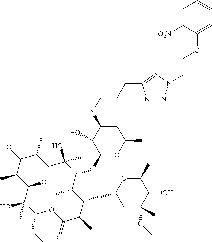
C1(CC)C(C)(O)C(O)C(C)C(=O)C(C)CC(O)(C)C(OC2OC(C)CC(N(C)CCCC3=CN(CCOC4=CC=CC=C4[O2N])N=N3)C2O)C(C)C(OC2CC(C)(OC)C(O)C(C)O2)C(C)C(=O)O1
